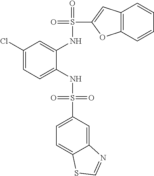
C1(Cl)=CC=C(NS(=O)(=O)C2=CC=C3C(=C2)N=CS3)C(NS(=O)(C2=CC3=C(O2)C=CC=C3)=O)=C1
